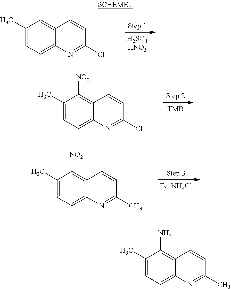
C1(C)=CC=C2C(=C1)C=CC(Cl)=N2.C1(C)=CC=C2C(=C1[NO2])C=CC(Cl)=N2.C1(C)=CC=C2C(=C1[NO2])C=CC(C)=N2.C1(C)=CC=C2C(=C1N)C=CC(C)=N2
